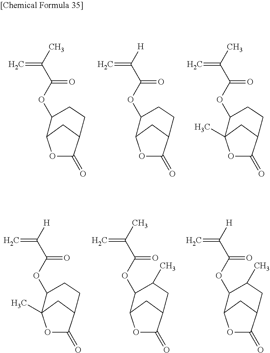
O1C(=O)C2CC1C(OC(=O)C(C)=C)CC2.O1C(=O)C2CC1C(OC(=O)C([H])=C)CC2.O1C(=O)C2CC1(C)C(OC(=O)C(C)=C)CC2.O1C(=O)C2CC1(C)C(OC(=O)C([H])=C)CC2.O1C(=O)C2CC1C(OC(=O)C(C)=C)C(C)C2.O1C(=O)C2CC1C(OC(=O)C([H])=C)C(C)C2
